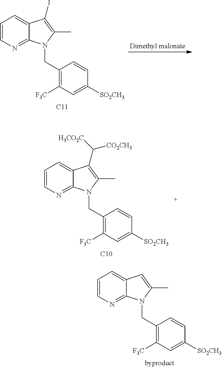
[C11].C(C1=C([F3C])C=C([SO2CH3])C=C1)N1C2=NC=CC=C2C(I)=C1C.[Dimethyl malonate].[C10].C(C1=C([F3C])C=C([SO2CH3])C=C1)N1C2=NC=CC=C2C(C([CO2CH3])[H3CO2C])=C1C.[byproduct].C(C1=C([F3C])C=C([SO2CH3])C=C1)N1C2=NC=CC=C2C=C1C
